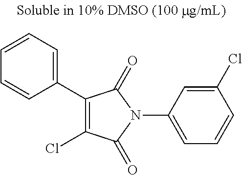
C1(C2=CC=CC=C2)=C(Cl)C(=O)N(C2=CC=CC(Cl)=C2)C1=O
